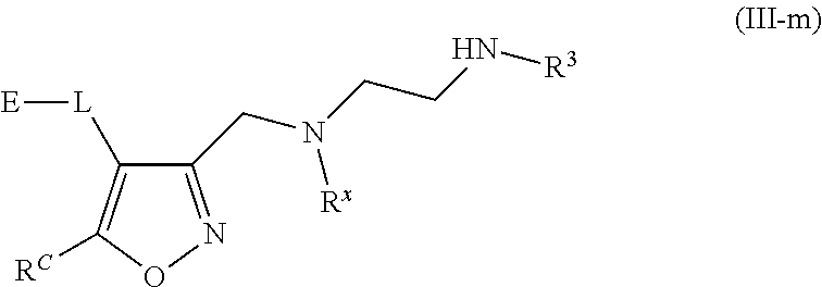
C1([L][E])=C([RC])ON=C1CN(CCN[R3])[Rx]
